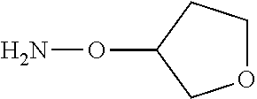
O1CCC(ON)C1
